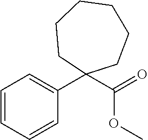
C1=CC=CC(C2(C(=O)OC)CCCCCC2)=C1
